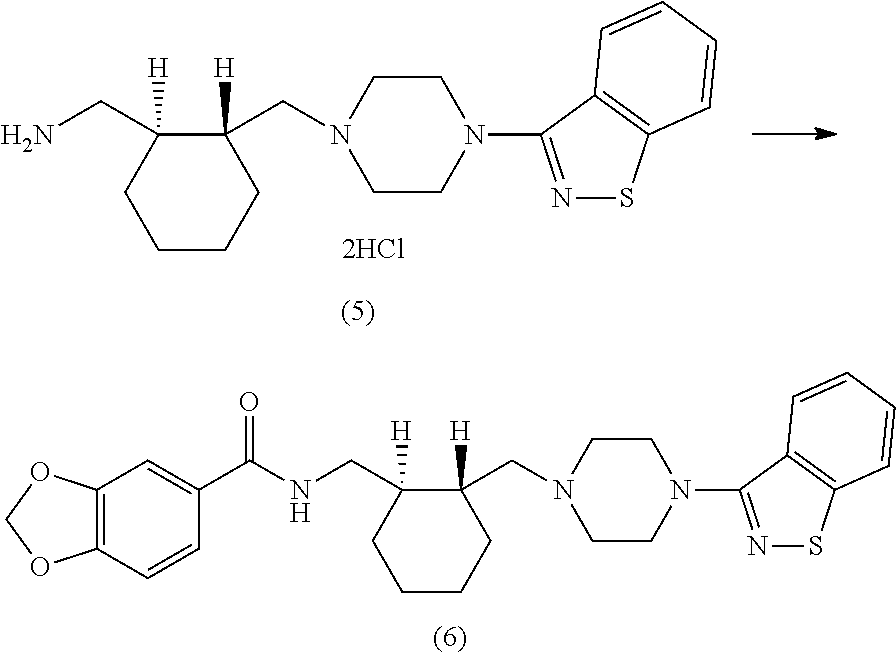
C1CN(C2=NSC3=C2C=CC=C3)CCN1CC1([H])C(CN)([H])CCCC1.C1CN(C2=NSC3=C2C=CC=C3)CCN1CC1([H])C(CNC(=O)C2=CC3=C(C=C2)OCO3)([H])CCCC1
